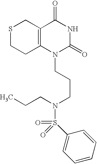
S1CCC2=C(C1)C(=O)NC(=O)N2CCCN(CCC)S(=O)(=O)C1=CC=CC=C1
